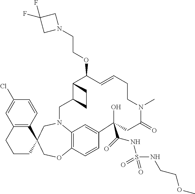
C12=C3N(CC4(CO1)C1=C(CCC4)C=C(Cl)C=C1)CC1C(C(OCCN4CC(F)(F)C4)C=CCCN(C)C(=O)CC(O)(C(=O)NS(NCCOC)(=O)=O)C(=C3)C=C2)CC1
